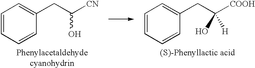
C1=CC=CC(CC(O)[CN])=C1.C1=CC=CC(CC([COOH])([H])O)=C1
